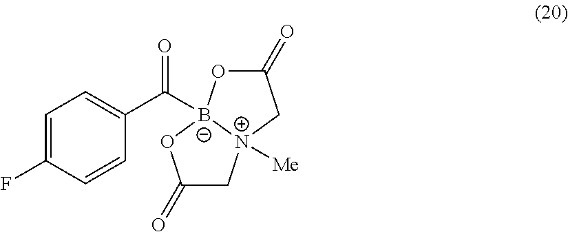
C1(=O)C[N+]2([Me])[B-](C(C3=CC=C(F)C=C3)=O)(O1)OC(=O)C2
